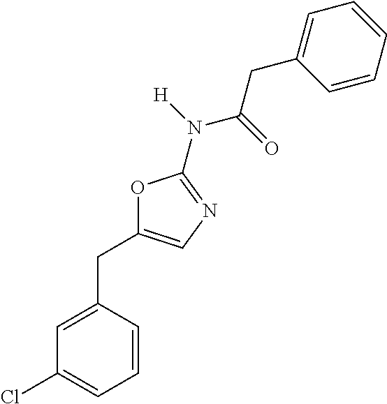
O1C(CC2=CC(Cl)=CC=C2)=CN=C1N([H])C(=O)CC1=CC=CC=C1
